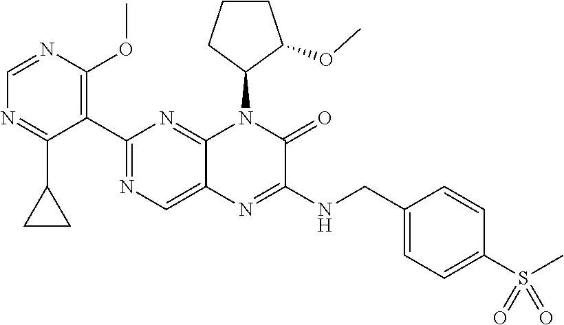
C1(C2=NC=C3C(=N2)N(C2C(OC)CCC2)C(=O)C(NCC2=CC=C(S(C)(=O)=O)C=C2)=N3)=C(OC)N=CN=C1C1CC1
